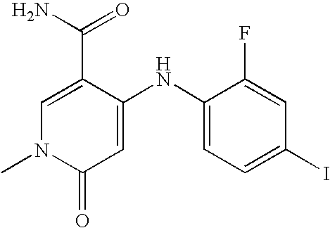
C1(C(=O)N)=CN(C)C(=O)C=C1NC1=CC=C(I)C=C1F
